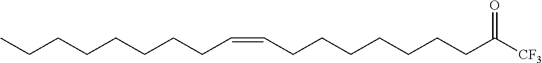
C([CF3])(=O)CCCCCCCC=CCCCCCCCC
